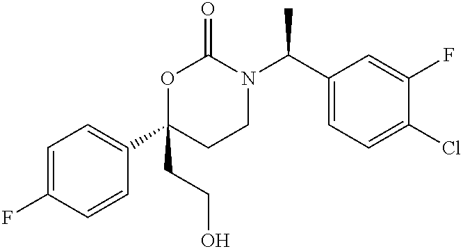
C1=C(F)C=CC(C2(CCO)CCN(C(C3=CC=C(Cl)C(F)=C3)C)C(=O)O2)=C1
